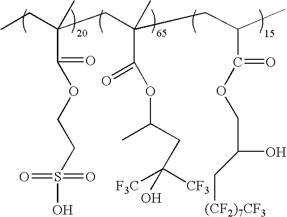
CCC(CC(CC(C)C(OCC(O)C[(CF2)7CF3])=O)(C)C(=O)OC(C)CC([F3C])([CF3])O)(C(=O)OCCS(O)(=O)=O)C
